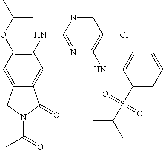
C1=NC(NC2=C(OC(C)C)C=C3C(=C2)C(=O)N(C(C)=O)C3)=NC(NC2=CC=CC=C2S(C(C)C)(=O)=O)=C1Cl
